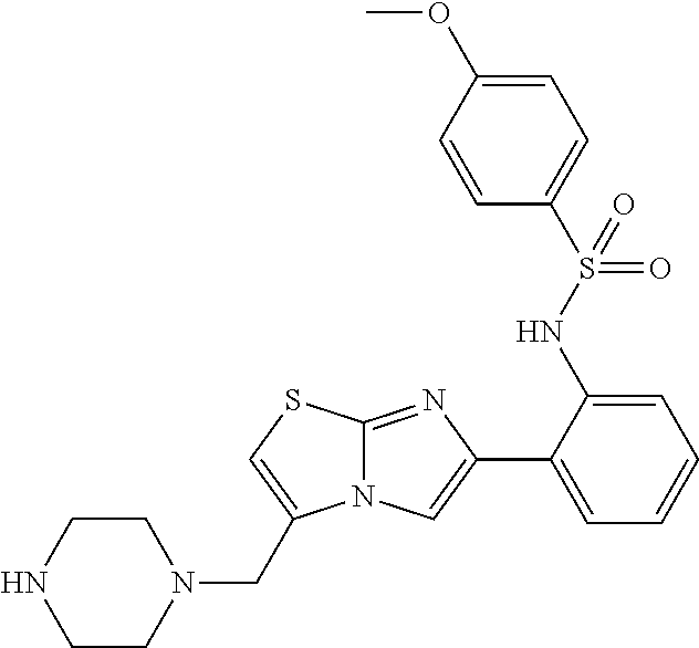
C12=NC(C3=CC=CC=C3NS(C3=CC=C(OC)C=C3)(=O)=O)=CN1C(CN1CCNCC1)=CS2
